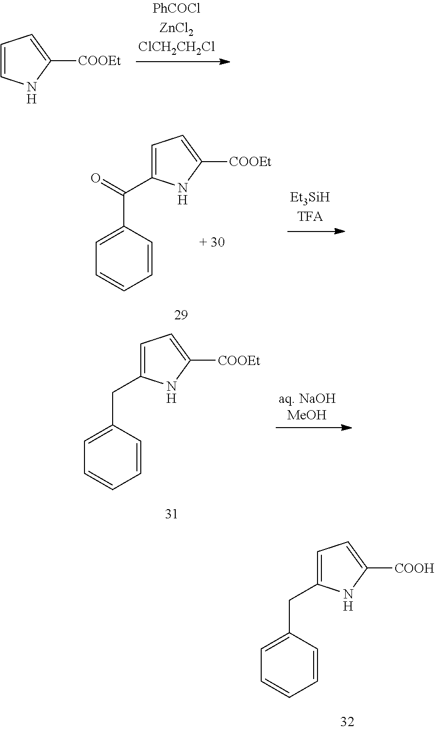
C1=CNC([COOEt])=C1.C1=C(C(=O)C2=CC=C([COOEt])N2)C=CC=C1.C1=C(CC2=CC=C([COOEt])N2)C=CC=C1.C1=C(CC2=CC=C([COOH])N2)C=CC=C1
